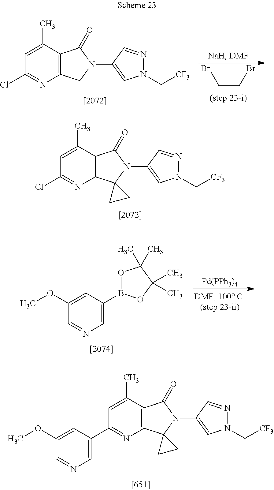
C12=C(C(C)=CC(Cl)=N1)C(=O)N(C1=CN(C[CF3])N=C1)C2.C(CBr)Br.C12=C(C(C)=CC(Cl)=N1)C(=O)N(C1=CN(C[CF3])N=C1)C21CC1.C12=C(C(C)=CC(C3=CN=CC(OC)=C3)=N1)C(=O)N(C1=CN(C[CF3])N=C1)C21CC1.C1=C(B2OC(C)(C)C(C)(C)O2)C=C(OC)C=N1.[Pd(PPh3)4]
